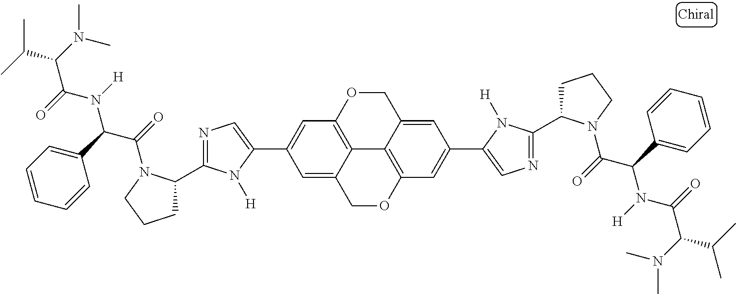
C12=C3OCC4=CC(C5=CN=C(C6CCCN6C(=O)C(C6=CC=CC=C6)N([H])C(=O)C(C(C)C)N(C)C)N5[H])=CC(=C14)OCC2=CC(C1=CN=C(C2CCCN2C(=O)C(C2=CC=CC=C2)N([H])C(=O)C(N(C)C)C(C)C)N1[H])=C3
